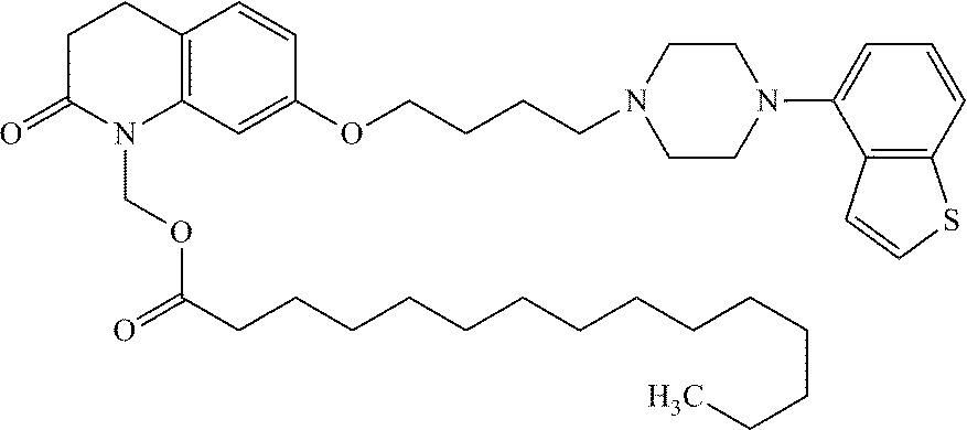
C12=C(C=C(OCCCCN3CCN(C4=CC=CC5=C4C=CS5)CC3)C=C1)N(COC(=O)CCCCCCCCCCCCCC)C(=O)CC2
